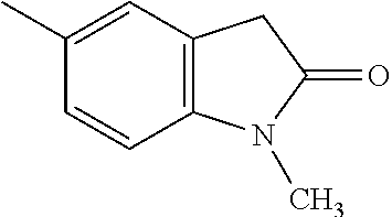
C12=C(C=C(C)C=C1)CC(=O)N2C
